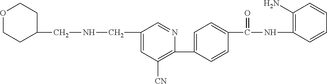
C1(C2=CC=C(C(NC3=C(N)C=CC=C3)=O)C=C2)=C([CN])C=C(CNCC2CCOCC2)C=N1
